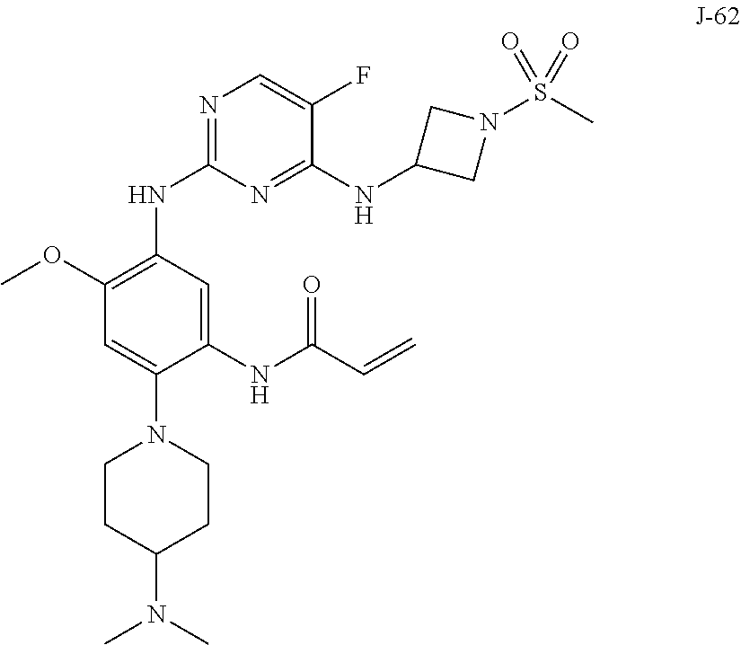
C1CC(N(C)C)CCN1C1=CC(OC)=C(NC2=NC=C(F)C(NC3CN(S(C)(=O)=O)C3)=N2)C=C1NC(C=C)=O
